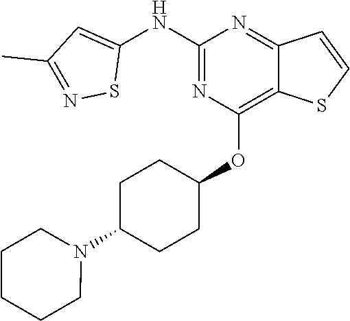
C1(NC2=CC(C)=NS2)=NC(OC2CCC(N3CCCCC3)CC2)=C2C(=N1)C=CS2
